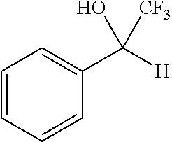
C1=CC=CC(C([H])(O)[CF3])=C1
